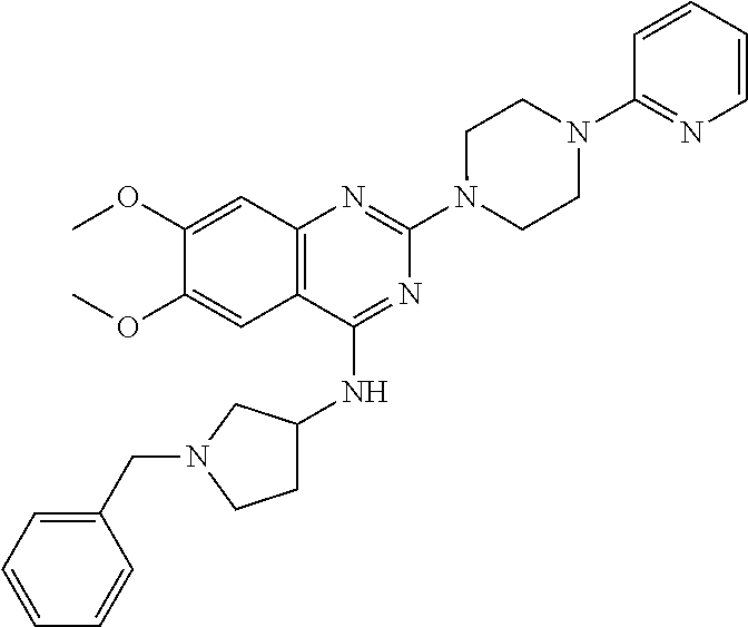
C12=C(C(NC3CCN(CC4=CC=CC=C4)C3)=NC(N3CCN(C4=NC=CC=C4)CC3)=N1)C=C(OC)C(OC)=C2
